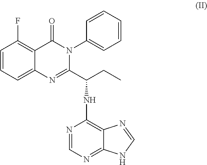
C1=CC(F)=C2C(=C1)N=C(C(CC)NC1=C3C(=NC=N1)NC=N3)N(C1=CC=CC=C1)C2=O
